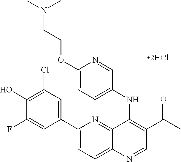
C1(C2=CC(Cl)=C(O)C(F)=C2)=CC=C2C(=N1)C(NC1=CC=C(OCCN(C)C)N=C1)=C(C(C)=O)C=N2
